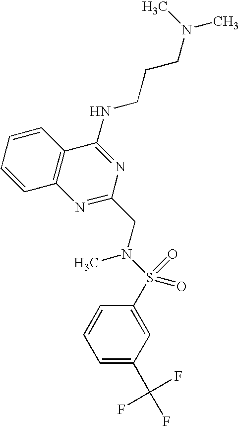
C1=CC=CC2=C1N=C(CN(S(C1=CC(C(F)(F)F)=CC=C1)(=O)=O)C)N=C2NCCCN(C)C
